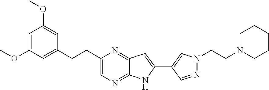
C12=NC(CCC3=CC(OC)=CC(OC)=C3)=CN=C1NC(C1=CN(CCN3CCCCC3)N=C1)=C2
